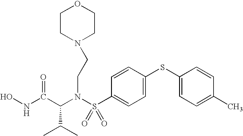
C(N(S(C1=CC=C(SC2=CC=C(C)C=C2)C=C1)(=O)=O)CCN1CCOCC1)(C(NO)=O)C(C)C
